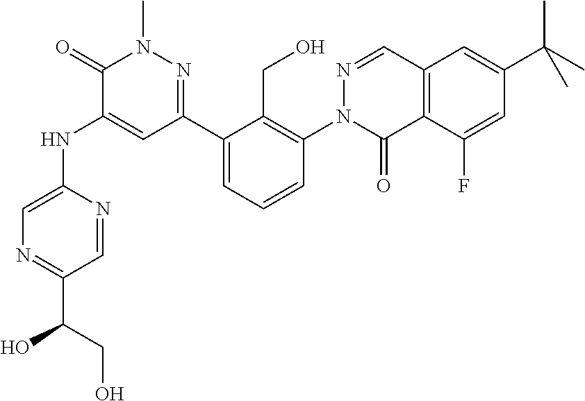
N1=C(C(CO)O)C=NC(NC2=CC(C3=CC=CC(N4C(=O)C5=C(C=N4)C=C(C(C)(C)C)C=C5F)=C3CO)=NN(C)C2=O)=C1
